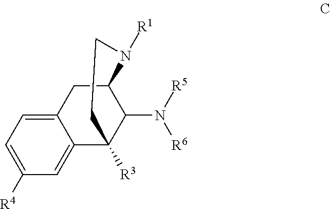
C12=CC=C([R4])C=C1C1([R3])C(N([R5])[R6])C(C2)N([R1])CC1
